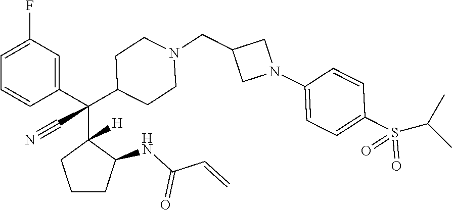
C1=C(F)C=C(C(C2([H])CCCC2NC(C=C)=O)(C2CCN(CC3CN(C4=CC=C(S(=O)(=O)C(C)C)C=C4)C3)CC2)C#N)C=C1
